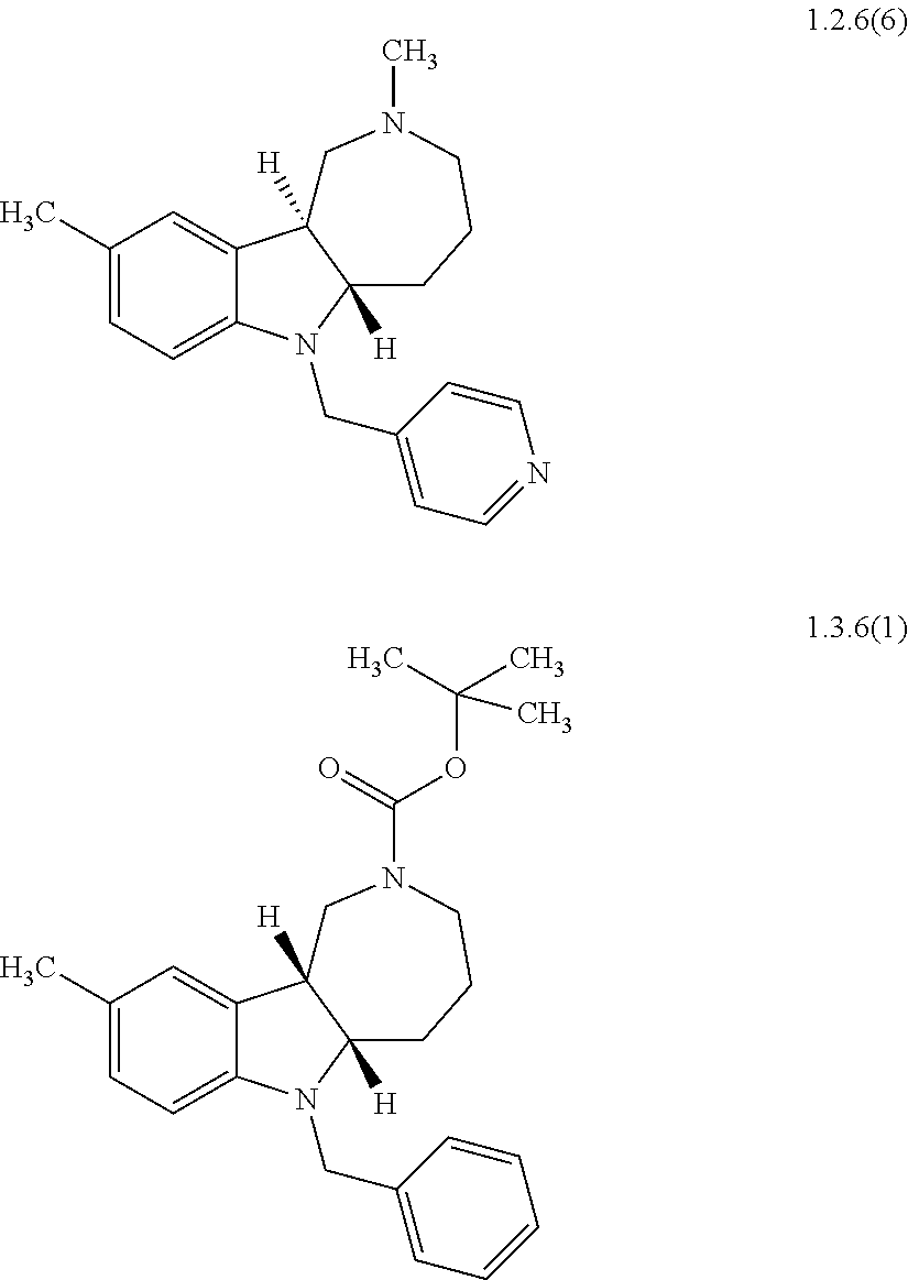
C1(C)=CC=C2C(=C1)C1([H])C([H])(CCCN(C)C1)N2CC1=CC=NC=C1.C1(C)=CC=C2C(=C1)C1([H])C([H])(CCCN(C(=O)OC(C)(C)C)C1)N2CC1=CC=CC=C1
